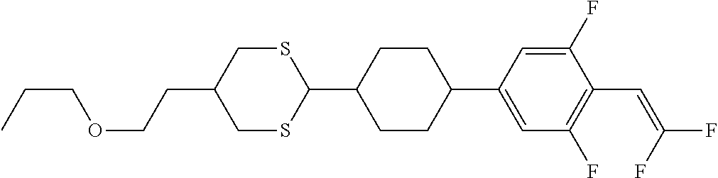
CCCOCCC1CSC(C2CCC(C3=CC(F)=C(C=C(F)F)C(F)=C3)CC2)SC1
